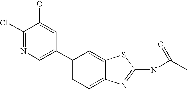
C1(C2=CC=C3C(=C2)SC(NC(C)=O)=N3)=CN=C(Cl)C(O)=C1
